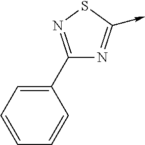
C1(C2=CC=CC=C2)=NSC(->C)=N1
